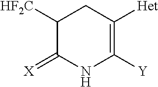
C1([Y])=C([Het])CC([HF2C])C(=[X])N1
